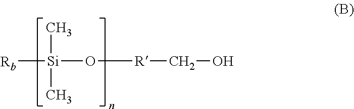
[Rb][Si](O[R]CO)(C)C
